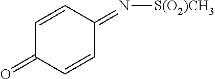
C1=CC(=N[S(O2)CH3])C=CC1=O
